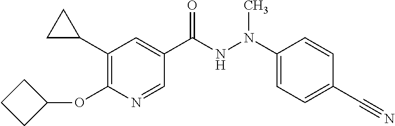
C1(C2CC2)=C(OC2CCC2)N=CC(C(NN(C2=CC=C(C#N)C=C2)C)=O)=C1
